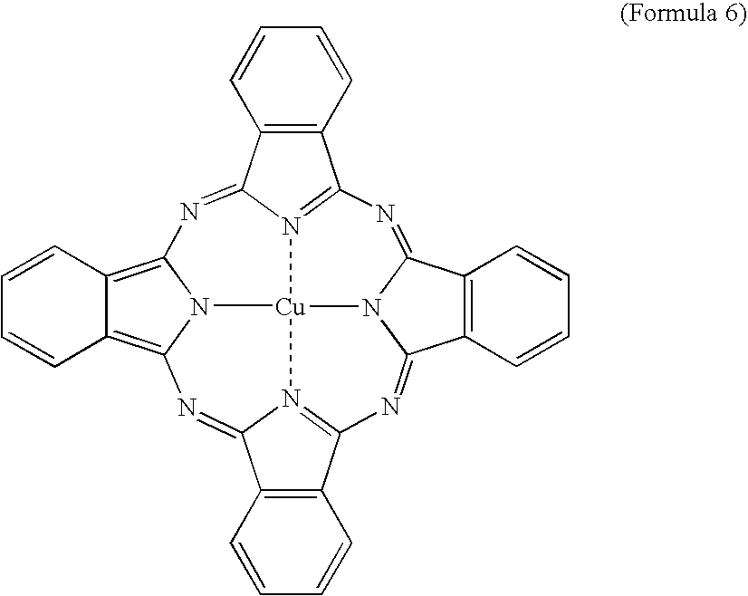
C12=C(C=CC=C1)C1=N3C2=NC2=C4C(=C5N2[Cu]32N3=C(C6=C(C=CC=C6)C3=N5)N=C3C5=C(C=CC=C5)C(=N1)N32)C=CC=C4
